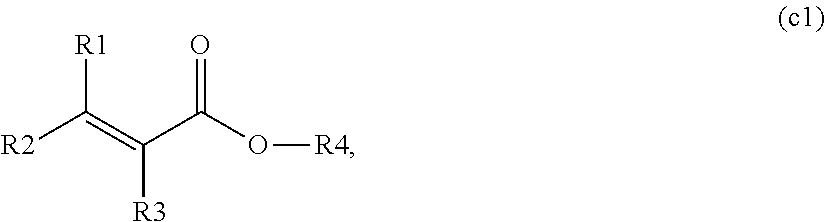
[R2]C(=C(C(O[R4])=O)[R3])[R1]
